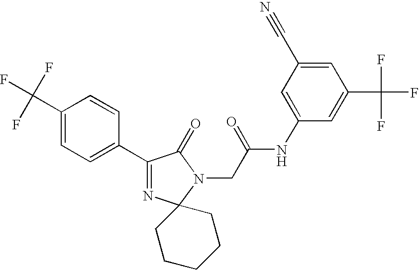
C1(C2=CC=C(C(F)(F)F)C=C2)=NC2(N(CC(NC3=CC(C#N)=CC(C(F)(F)F)=C3)=O)C1=O)CCCCC2
